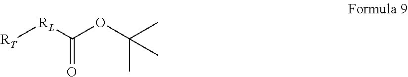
[RT][RL]C(OC(C)(C)C)=O
